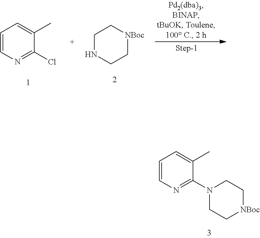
C1NCC[NBoc]C1.C1=CN=C(Cl)C(C)=C1.C1=CN=C(N2CC[NBoc]CC2)C(C)=C1
